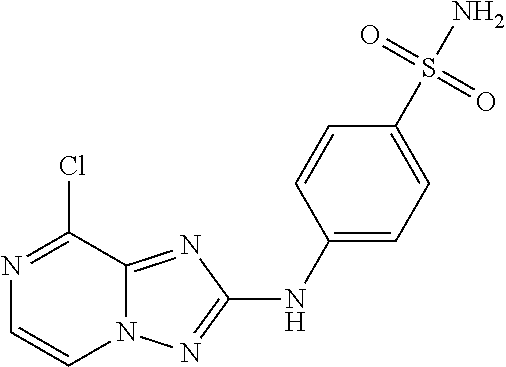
N12C(=NC(NC3=CC=C(S(N)(=O)=O)C=C3)=N1)C(Cl)=NC=C2
